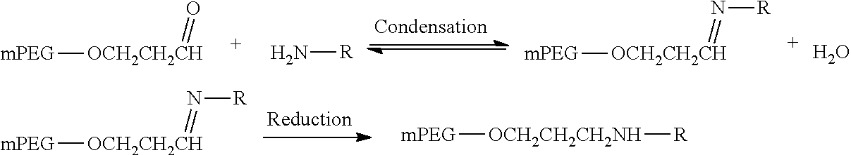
[mPEG][OCH2CH2CH]=O.N[R].[mPEG][OCH2CH2CH]=N[R].O.[mPEG][OCH2CH2CH]=N[R].[mPEG][OCH2CH2CH2NH][R]
